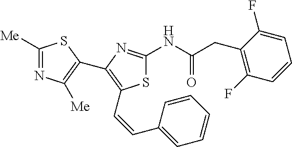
S1C(NC(CC2=C(F)C=CC=C2F)=O)=NC(C2=C([Me])N=C([Me])S2)=C1C=CC1=CC=CC=C1
